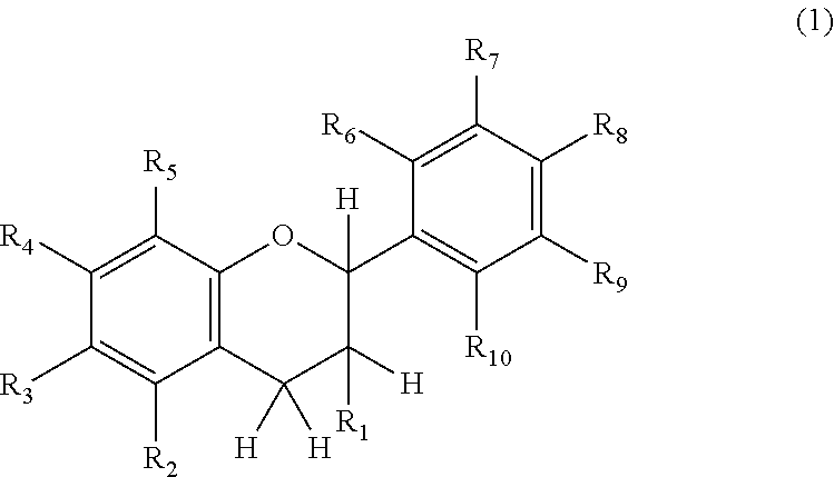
C12=C(C([R5])=C([R4])C([R3])=C1[R2])OC(C1=C([R10])C([R9])=C([R8])C([R7])=C1[R6])([H])C([H])([R1])C2([H])[H]
